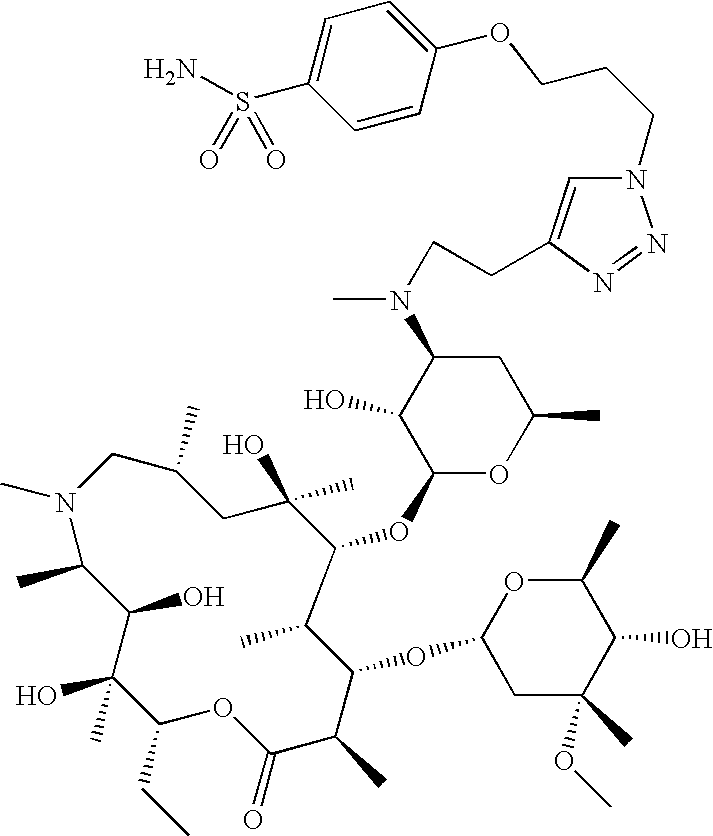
N1(C)CC(C)CC(O)(C)C(OC2OC(C)CC(N(C)CCC3=CN(CCCOC4=CC=C(S(=O)(=O)N)C=C4)N=N3)C2O)C(C)C(OC2CC(C)(OC)C(O)C(C)O2)C(C)C(=O)OC(CC)C(O)(C)C(O)C1C
